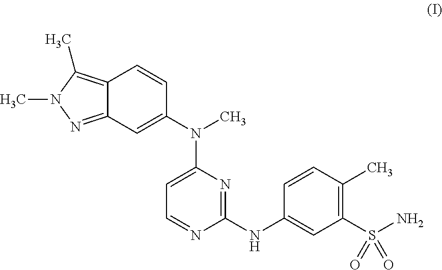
C1(NC2=CC(S(N)(=O)=O)=C(C)C=C2)=NC(N(C2=CC3=NN(C)C(C)=C3C=C2)C)=CC=N1
